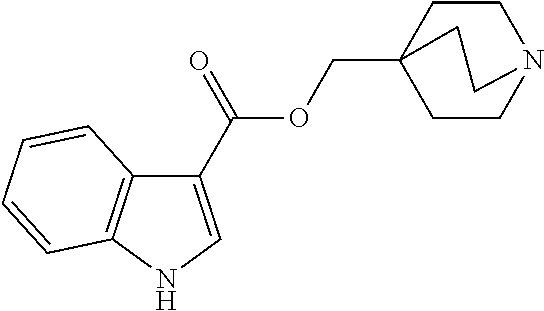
C1CN2CCC1(COC(C1=CNC3=C1C=CC=C3)=O)CC2
